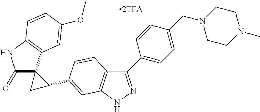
C1(C2=CC=C(CN3CCN(C)CC3)C=C2)=NNC2=C1C=CC(C1C3(C(=O)NC4=C3C=C(OC)C=C4)C1)=C2
